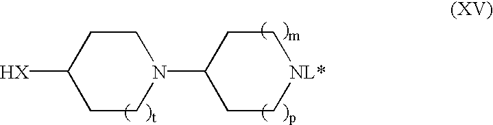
C1([HX])CCN(C2CC[NL*]CC2)CC1
